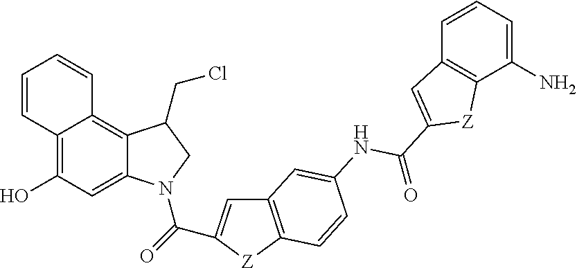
C12=C(O)C=C3C(=C1C=CC=C2)C(CCl)CN3C(=O)C1=CC2=C([Z]1)C=CC(NC(C1=CC3=C(C(N)=CC=C3)[Z]1)=O)=C2
